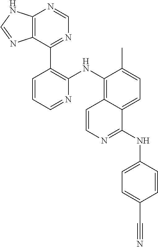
C12=C(C(C3=C(NC4=C5C(=CC=C4C)C(NC4=CC=C(C#N)C=C4)=NC=C5)N=CC=C3)=NC=N1)N=CN2
